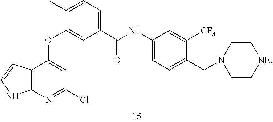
C12=C(N=C(Cl)C=C1OC1=CC(C(NC3=CC=C(CN4CC[NEt]CC4)C([CF3])=C3)=O)=CC=C1C)NC=C2
